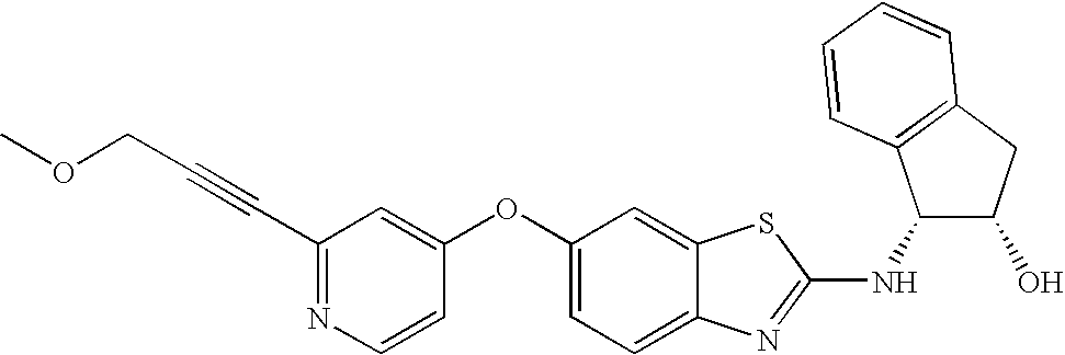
N1=C(C#CCOC)C=C(OC2=CC=C3C(=C2)SC(NC2C(O)CC4=C2C=CC=C4)=N3)C=C1
